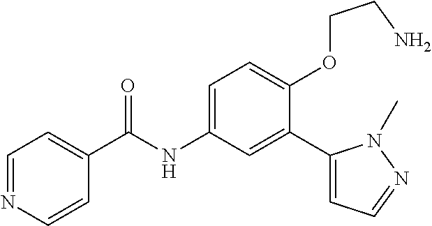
C1=CN=CC=C1C(=O)NC1=CC=C(OCCN)C(C2=CC=NN2C)=C1
